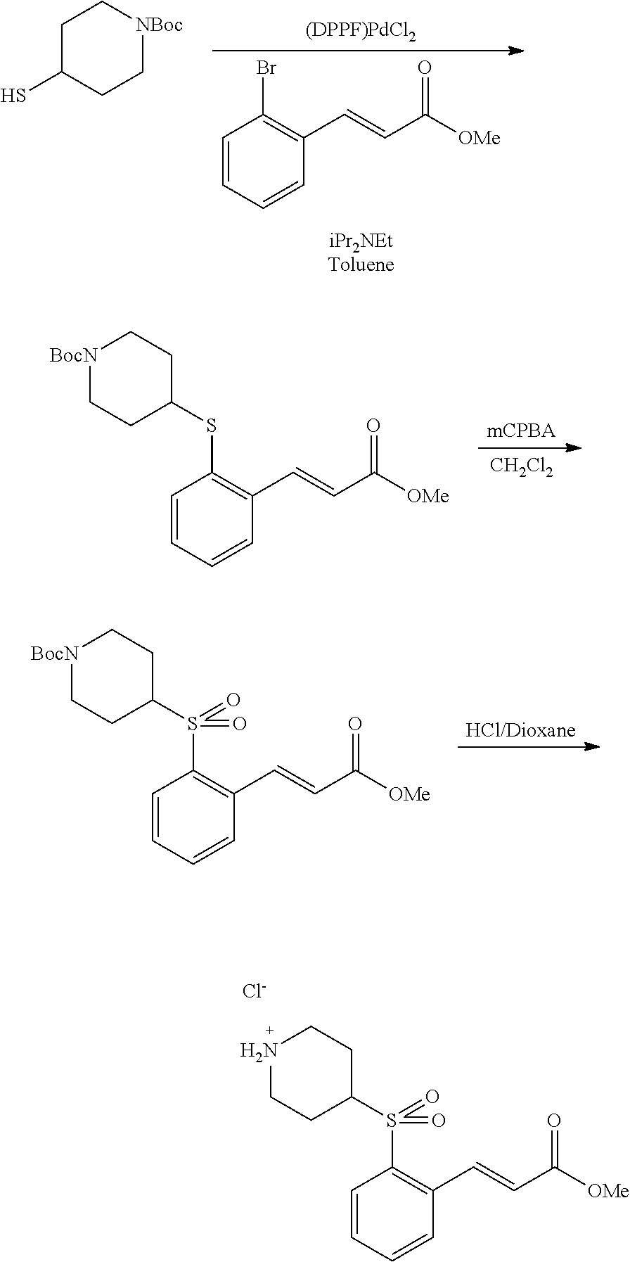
C1=CC=CC(C=CC([OMe])=O)=C1Br.[(DPPF)PdCl2].C1C(S)CC[NBoc]C1.[mCPBA].[CH2Cl2].C1=CC=CC(C=CC([OMe])=O)=C1SC1CC[BocN]CC1.[HCl/Dioxane].C1=CC=CC(C=CC([OMe])=O)=C1S(C1CC[BocN]CC1)(=O)=O.[Cl-].C1=CC=CC(C=CC([OMe])=O)=C1S(C1CCNCC1)(=O)=O
